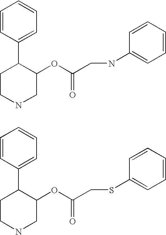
C1CNCC(OC(=O)CNC2=CC=CC=C2)C1C1=CC=CC=C1.C1CNCC(OC(=O)CSC2=CC=CC=C2)C1C1=CC=CC=C1
